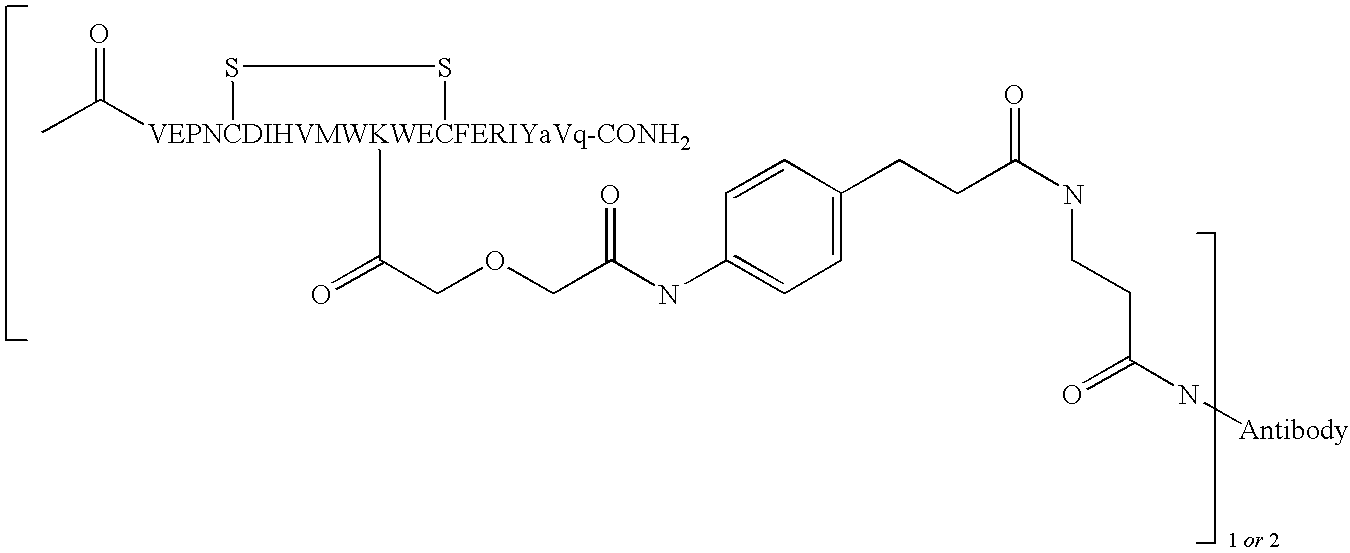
CC([VEPNCDIHVMWKWECFERIYaVq-CONH2]1(C(=O)COCC(=O)NC2=CC=C(CCC(NCCC(N[Antibody])=O)=O)C=C2)SS1)=O
